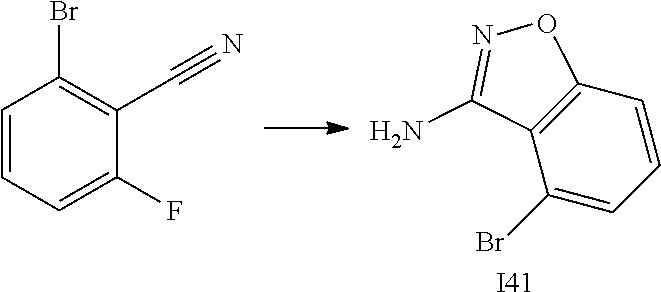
C12=C(C(Br)=CC=C1)C(N)=NO2.[I41].C1=CC=C(F)C(C#N)=C1Br
